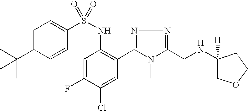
C1=C(C(C)(C)C)C=CC(S(NC2=C(C3=NN=C(CNC4([H])COCC4)N3C)C=C(Cl)C(F)=C2)(=O)=O)=C1
